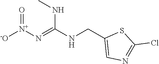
[-O][N+](N=C(NCC1=CN=C(Cl)S1)NC)=O
